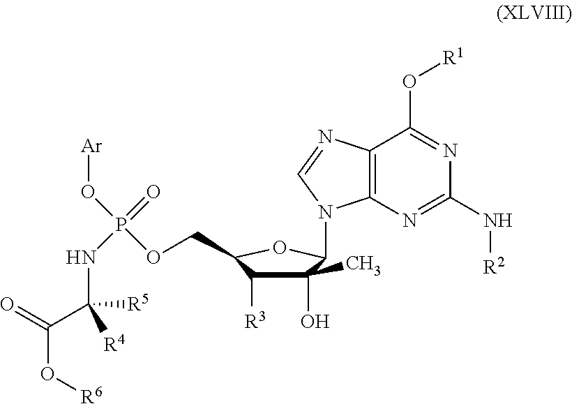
C1(O)(C)C([R3])C(COP(O[Ar])(=O)NC([R5])([R4])C(O[R6])=O)OC1N1C2=C(C(O[R1])=NC(N[R2])=N2)N=C1
